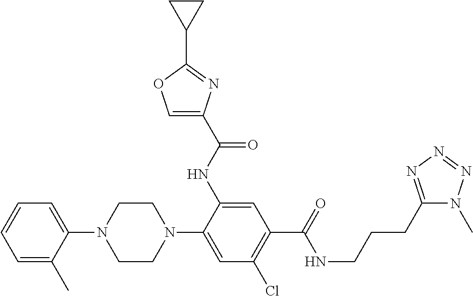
C1=C(C)C(N2CCN(C3=CC(Cl)=C(C(=O)NCCCC4=NN=NN4C)C=C3NC(C3=COC(C4CC4)=N3)=O)CC2)=CC=C1
